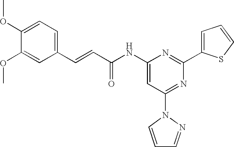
C1(NC(C=CC2=CC=C(OC)C(OC)=C2)=O)=CC(N2C=CC=N2)=NC(C2=CC=CS2)=N1
